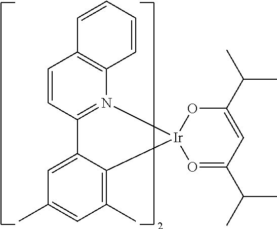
C12=CC(C)=CC(C)=C1[Ir]1(N3=C2C=CC2=C3C=CC=C2)O=C(C(C)C)C=C(C(C)C)O1
